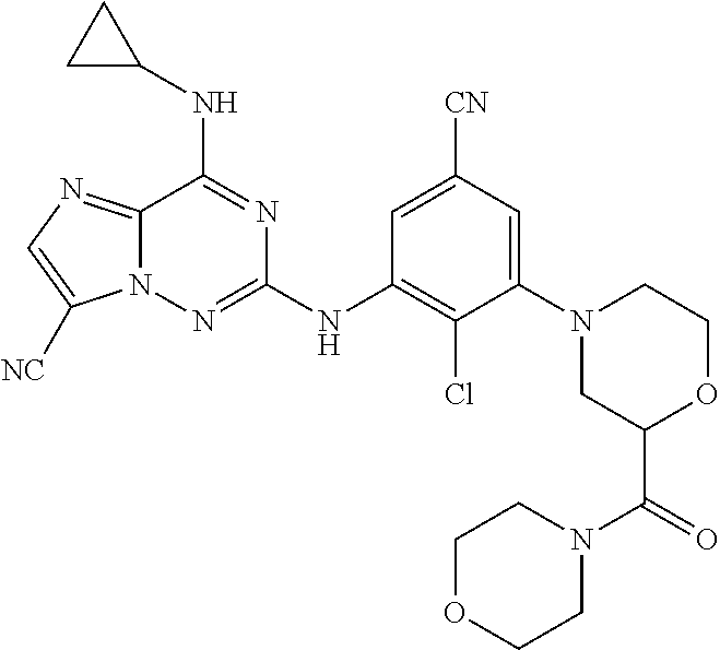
C12=NC=C([NC])N1N=C(NC1=C(Cl)C(N3CC(C(=O)N4CCOCC4)OCC3)=CC([CN])=C1)N=C2NC1CC1
